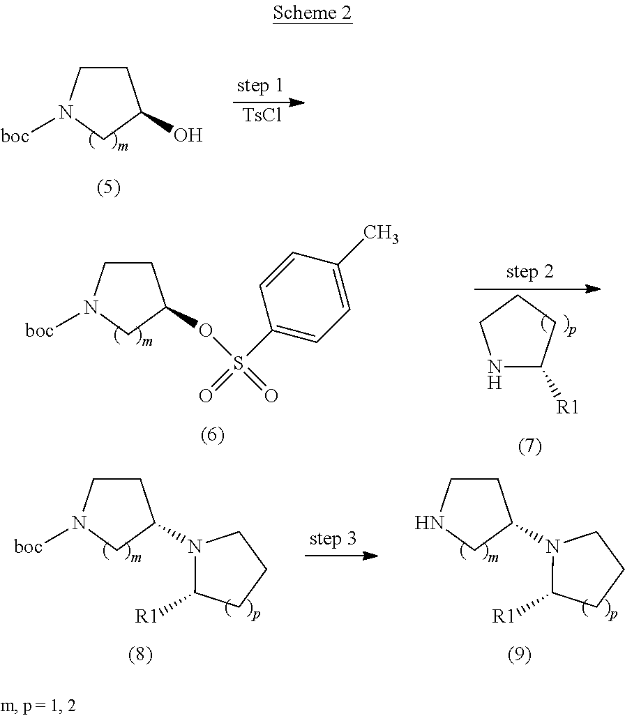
C1CN([boc])CC1O.[TsCl].C1CN([boc])CC1OS(C1=CC=C(C)C=C1)(=O)=O.N1C([R1])CCC1.C1CN([boc])CC1N1C([R1])CCC1.C1CNCC1N1C([R1])CCC1
